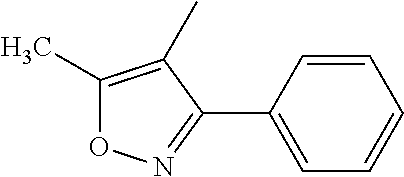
C1(C)=C(C)C(C2=CC=CC=C2)=NO1
